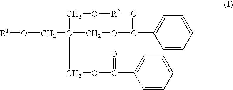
[R1]OCC(COC(C1=CC=CC=C1)=O)(CO[R2])COC(C1=CC=CC=C1)=O
